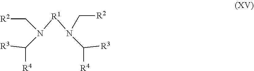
[R2]CN(C([R4])[R3])[R1]N(C[R2])C([R3])[R4]
